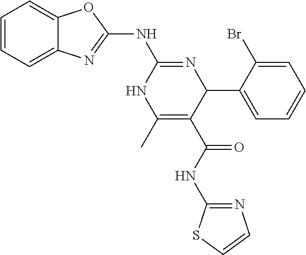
C1=CC=C2C(=C1)OC(NC1=NC(C3=CC=CC=C3Br)C(C(=O)NC3=NC=CS3)=C(C)N1)=N2
